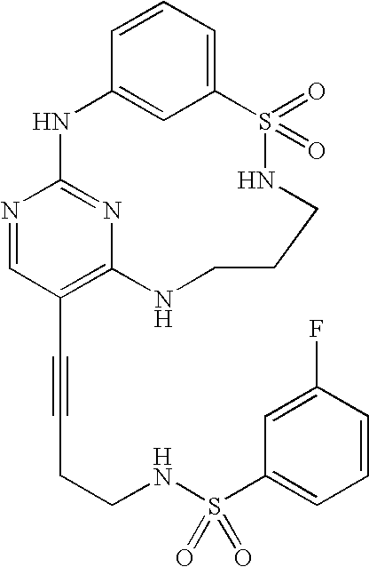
C1=CC=C2C=C1NC1=NC(=C(C#CCCNS(C3=CC=CC(F)=C3)(=O)=O)C=N1)NCCCNS2(=O)=O
